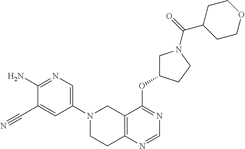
C1(N2CCC3=C(C2)C(OC2CN(C(=O)C4CCOCC4)CC2)=NC=N3)=CN=C(N)C(C#N)=C1
